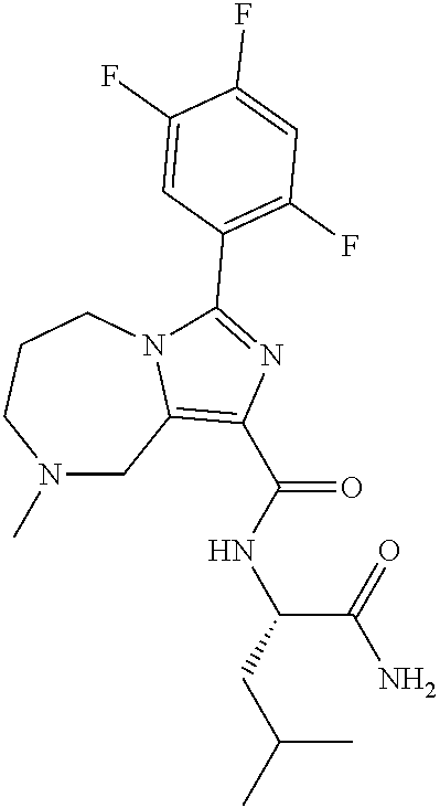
N1(C)CC2=C(C(NC(C(N)=O)CC(C)C)=O)N=C(C3=C(F)C=C(F)C(F)=C3)N2CCC1
